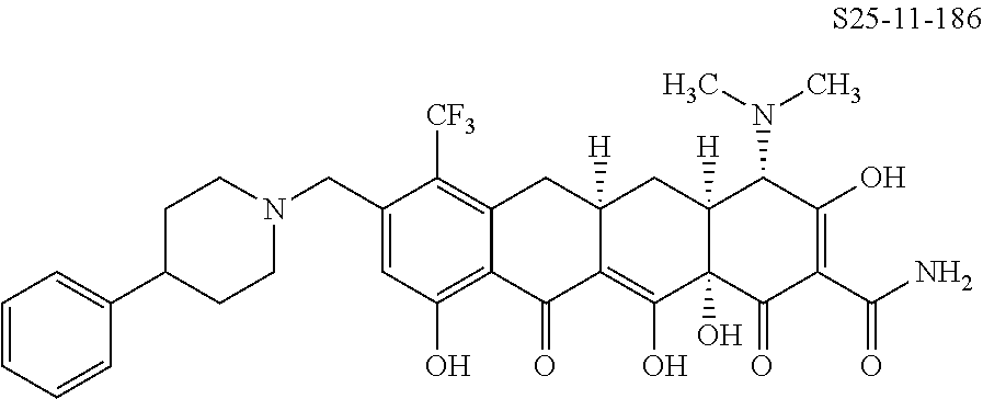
C1=C(CN2CCC(C3=CC=CC=C3)CC2)C([CF3])=C2C(=C1O)C(=O)C1=C(O)C3(O)C([H])(CC1([H])C2)C(N(C)C)C(O)=C(C(N)=O)C3=O
